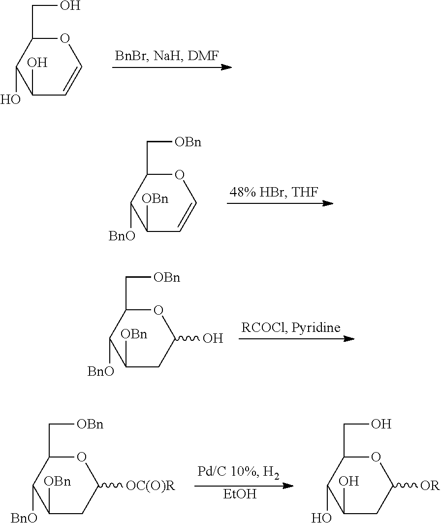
O1C(CO)C(O)C(O)C=C1.O1C(C[OBn])C([BnO])C([OBn])C=C1.O1C(C[OBn])C([BnO])C([OBn])CC1O.[EtOH].O1C(C[OBn])C([BnO])C([OBn])CC1[OC(O)R].O1C(CO)C(O)C(O)CC1[OR]
